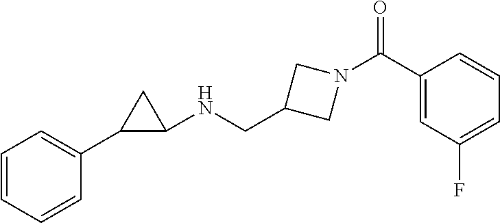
C(C1CN(C(C2=CC(F)=CC=C2)=O)C1)NC1C(C2=CC=CC=C2)C1
